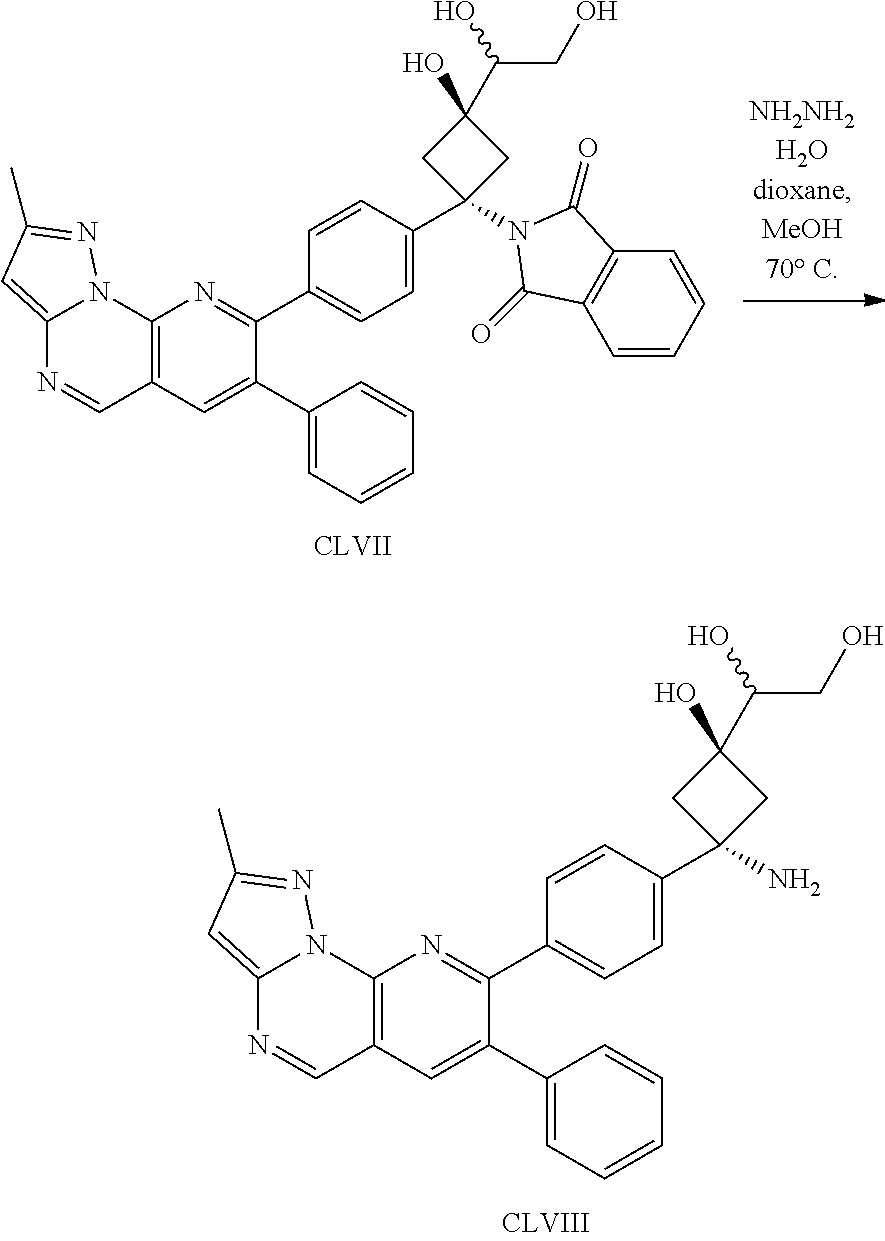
[CLVII].C1=CC=CC2=C1C(=O)N(C1(C3=CC=C(C4=NC5=C(C=C4C4=CC=CC=C4)C=NC4=CC(C)=NN54)C=C3)CC(O)(C(O)CO)C1)C2=O.NC1(C2=CC=C(C3=NC4=C(C=C3C3=CC=CC=C3)C=NC3=CC(C)=NN43)C=C2)CC(O)(C(CO)O)C1
